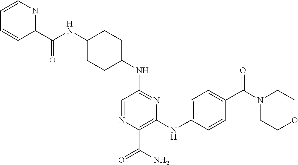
C1(C(NC2CCC(NC3=NC(NC4=CC=C(C(N5CCOCC5)=O)C=C4)=C(C(N)=O)N=C3)CC2)=O)=NC=CC=C1
